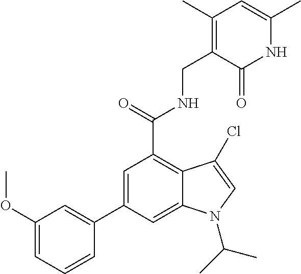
C1=C(C2=CC(OC)=CC=C2)C=C2C(=C1C(NCC1=C(C)C=C(C)NC1=O)=O)C(Cl)=CN2C(C)C
